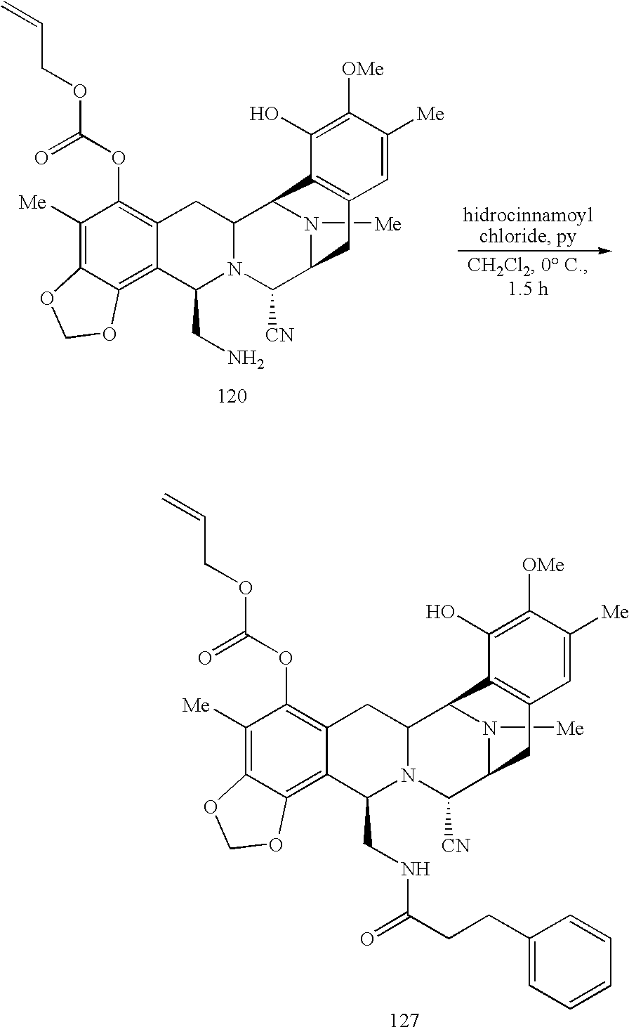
C1([Me])=C2C(=C3C(=C1OC(=O)OCC=C)CC1N(C3CNC(=O)CCC3=CC=CC=C3)C([CN])C3N([Me])C1C1=C(C3)C=C([Me])C([OMe])=C1O)OCO2.C1([Me])=C2C(=C3C(=C1OC(=O)OCC=C)CC1N(C3CN)C([CN])C3N([Me])C1C1=C(C3)C=C([Me])C([OMe])=C1O)OCO2
